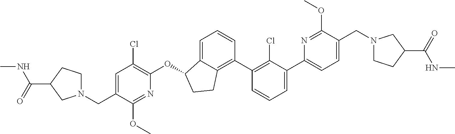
C(C1=CC(Cl)=C(OC2C3=CC=CC(C4=C(Cl)C(C5=CC=C(CN6CCC(C(=O)NC)C6)C(OC)=N5)=CC=C4)=C3CC2)N=C1OC)N1CCC(C(=O)NC)C1
